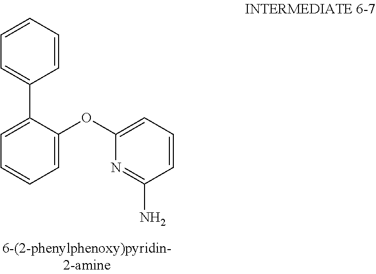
C1=C(OC2=CC=CC(N)=N2)C(C2=CC=CC=C2)=CC=C1
